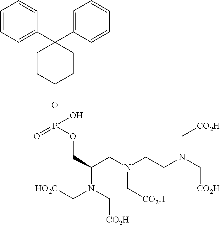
N(C(COP(OC1CCC(C2=CC=CC=C2)(C2=CC=CC=C2)CC1)(=O)O)CN(CCN(C[CO2H])C[CO2H])C[CO2H])(C[CO2H])C[HO2C]
